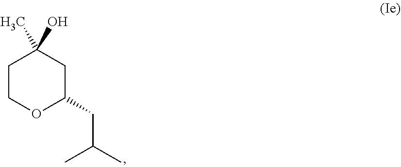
C1COC(CC(C)C)CC1(C)O
